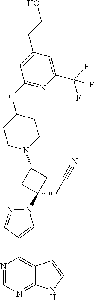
N1=CN=C2C(=C1C1=CN(C3(CC#N)CC(N4CCC(OC5=NC(C(F)(F)F)=CC(CCO)=C5)CC4)C3)N=C1)C=CN2
